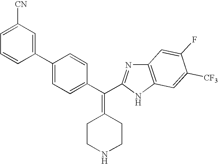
C1(C2=CC=C(C(=C3CCNCC3)C3=NC4=C(N3)C=C([CF3])C(F)=C4)C=C2)=CC([CN])=CC=C1
